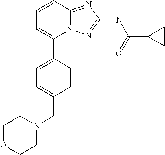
C1=CC2=NC(NC(=O)C3CC3)=NN2C(C2=CC=C(CN3CCOCC3)C=C2)=C1
